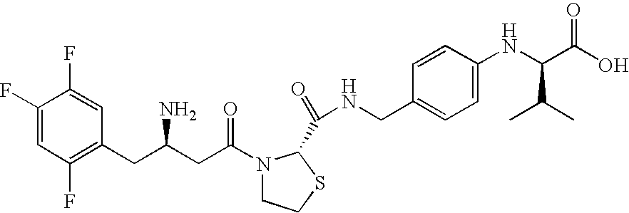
C1(F)=CC(F)=C(CC(CC(=O)N2CCSC2C(NCC2=CC=C(NC(C(O)=O)C(C)C)C=C2)=O)N)C=C1F
